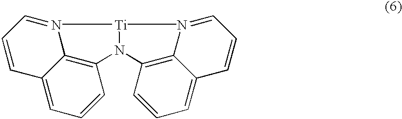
C12=CC=CC3=C1N(=CC=C2)[Ti]1N3C2=C3C(=CC=C2)C=CC=N13
